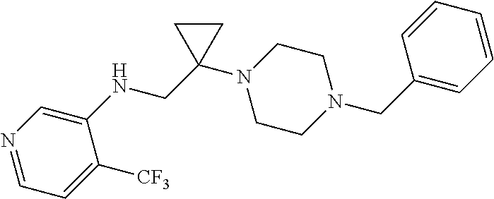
N1=CC=C([CF3])C(NCC2(N3CCN(CC4=CC=CC=C4)CC3)CC2)=C1
